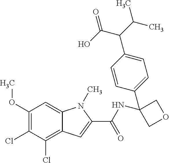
C1(OC)=C(Cl)C(Cl)=C2C(=C1)N(C)C(C(NC1(C3=CC=C(C(C(O)=O)C(C)C)C=C3)COC1)=O)=C2
